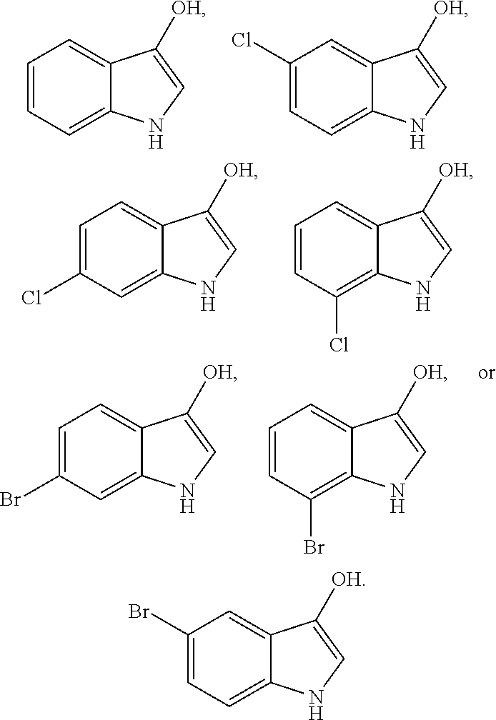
C1=CC=C2C(=C1)C([OH])=CN2.C1(Cl)=CC=C2C(=C1)C([OH])=CN2.C1=C(Cl)C=C2C(=C1)C([OH])=CN2.C1=CC(Cl)=C2C(=C1)C([OH])=CN2.C1=C(Br)C=C2C(=C1)C([OH])=CN2.C1=CC(Br)=C2C(=C1)C([OH])=CN2.C1(Br)=CC=C2C(=C1)C([OH])=CN2
